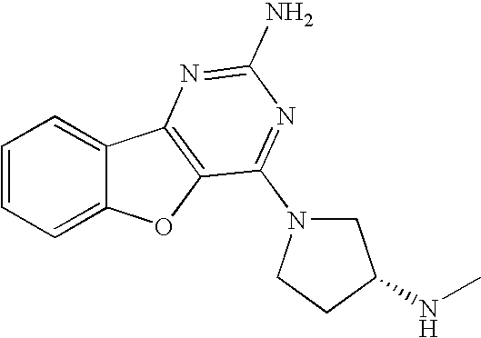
C1=CC=C2C(=C1)C1=C(O2)C(N2CC(NC)CC2)=NC(N)=N1
